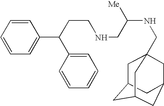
C(CCNCC(NCC12CC3CC(C1)CC(C3)C2)[Me])(C1=CC=CC=C1)C1=CC=CC=C1
